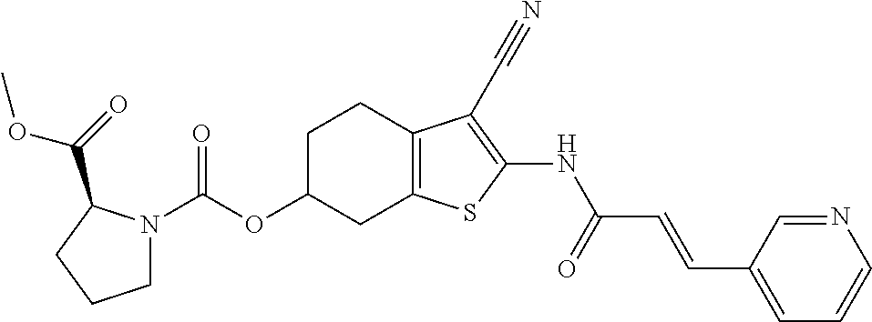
C(OC1CC2=C(CC1)C(C#N)=C(NC(C=CC1=CC=CN=C1)=O)S2)(=O)N1CCCC1C(=O)OC
